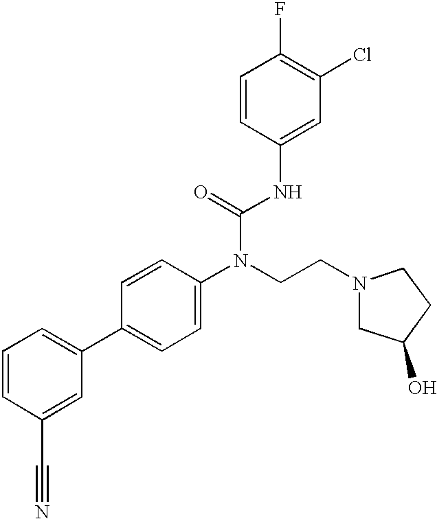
C1=CC(C#N)=CC(C2=CC=C(N(CCN3CC(O)CC3)C(=O)NC3=CC(Cl)=C(F)C=C3)C=C2)=C1
